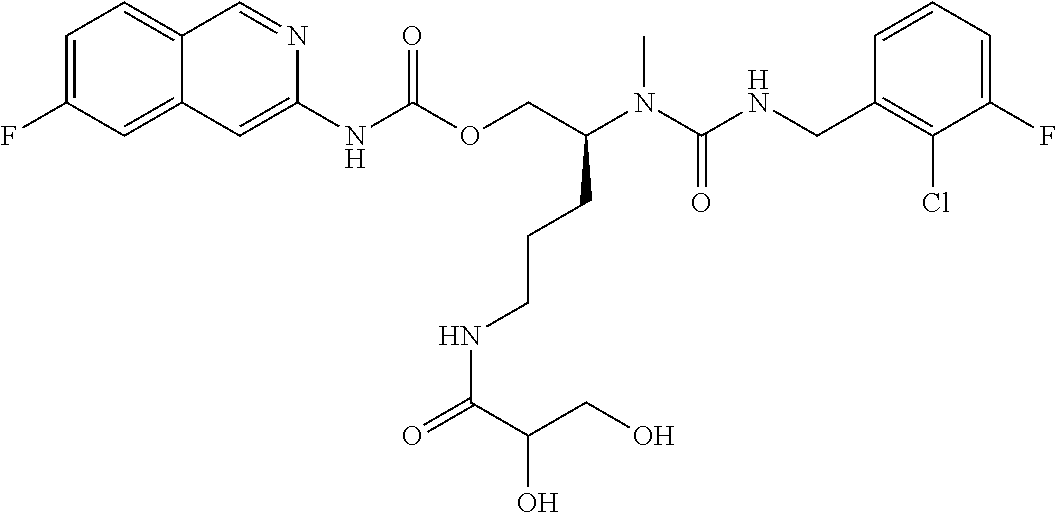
C1=CC(CNC(N(C(COC(NC2=CC3=CC(F)=CC=C3C=N2)=O)CCCNC(C(CO)O)=O)C)=O)=C(Cl)C(F)=C1
